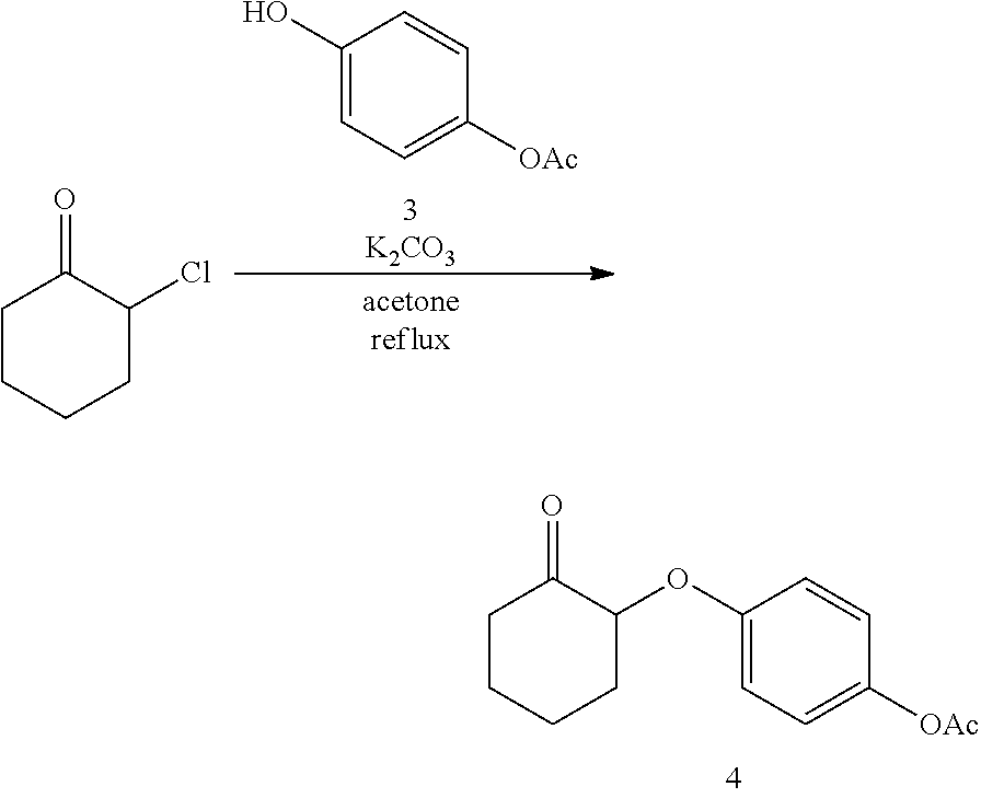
C1CCCC(OC2=CC=C([OAc])C=C2)C1=O.C1CCCC(Cl)C1=O.C1(O)=CC=C([OAc])C=C1.[K2CO3]
